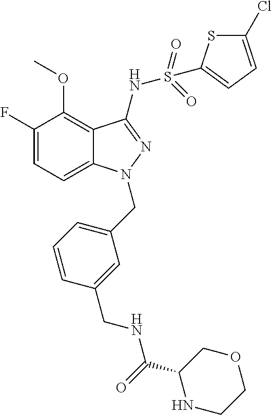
C1(F)=CC=C2C(=C1OC)C(NS(C1=CC=C(Cl)S1)(=O)=O)=NN2CC1=CC=CC(CNC(C2NCCOC2)=O)=C1
